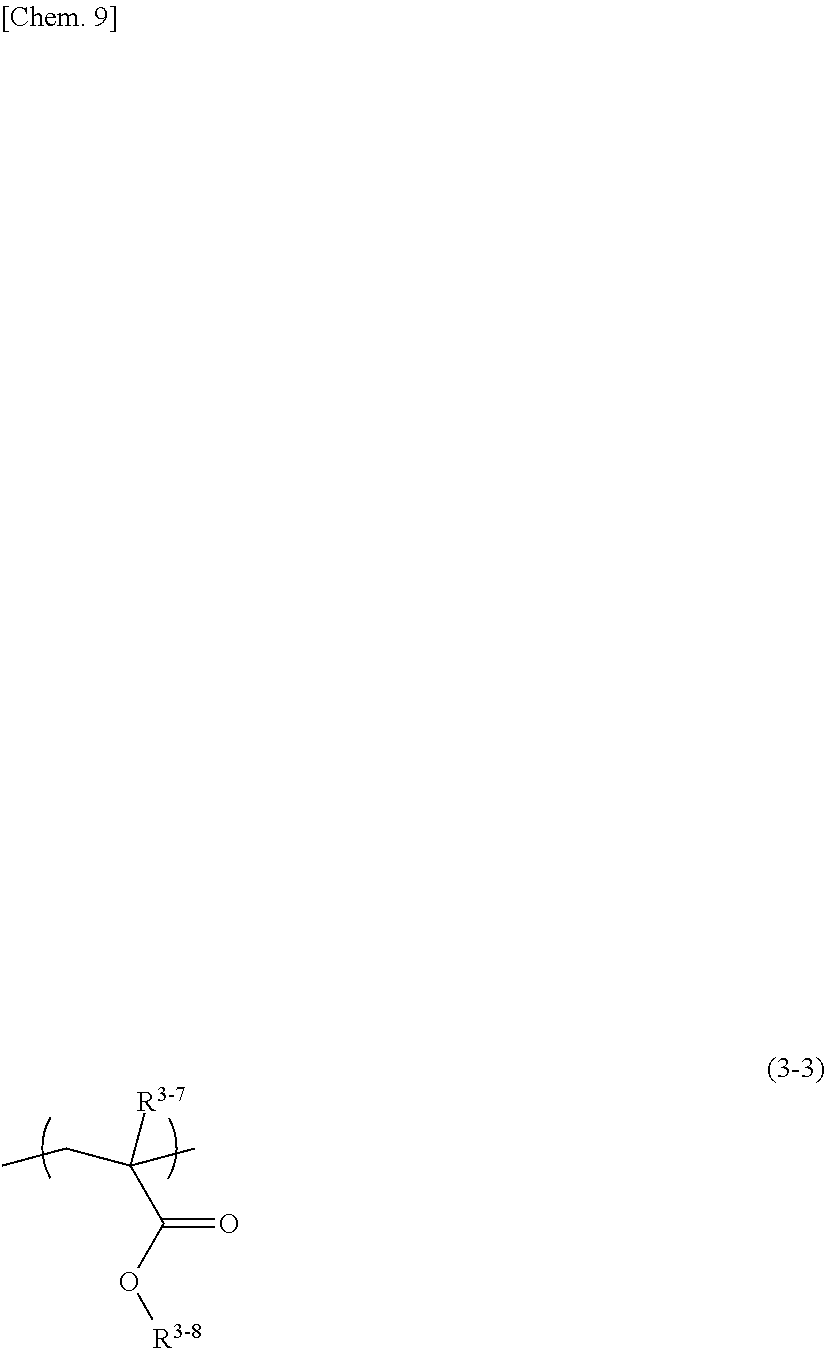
C(C)C([R3-7])(C)C(O[R3-8])=O
